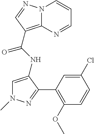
N12C(=C(C(=O)NC3=CN(C)N=C3C3=C(OC)C=CC(Cl)=C3)C=N1)N=CC=C2
